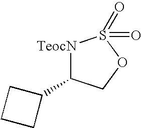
[TeocN]1C(C2CCC2)COS1(=O)=O
